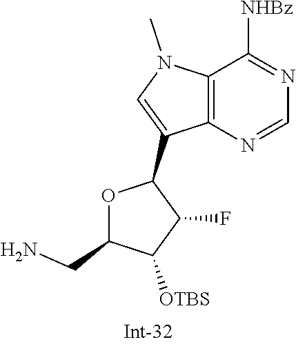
C12=C(N=CN=C1[NHBz])C(C1OC(CN)C([OTBS])C1F)=CN2C
